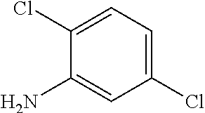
C1(Cl)=CC=C(Cl)C(N)=C1
